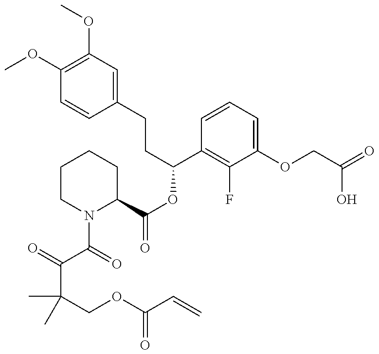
C1(OC)=C(OC)C=C(CCC(OC(=O)C2CCCCN2C(=O)C(=O)C(COC(C=C)=O)(C)C)C2=C(F)C(OCC(O)=O)=CC=C2)C=C1
